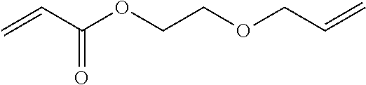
C=CC(OCCOCC=C)=O
